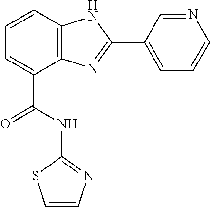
C1=CC2=C(C(C(NC3=NC=CS3)=O)=C1)N=C(C1=CC=CN=C1)N2
